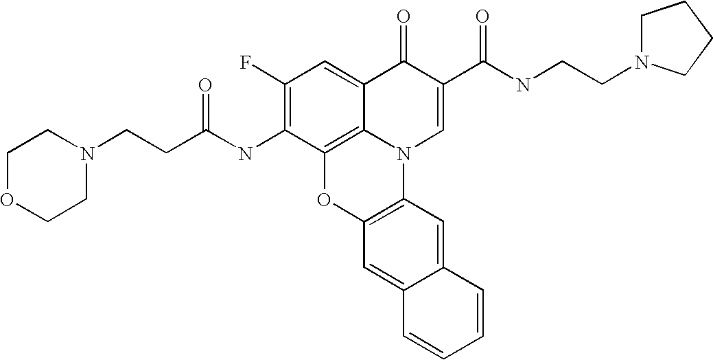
C1(F)=C(NC(CCN2CCOCC2)=O)C2=C3C(=C1)C(=O)C(C(NCCN1CCCC1)=O)=CN3C1=C(O2)C=C2C(=C1)C=CC=C2
